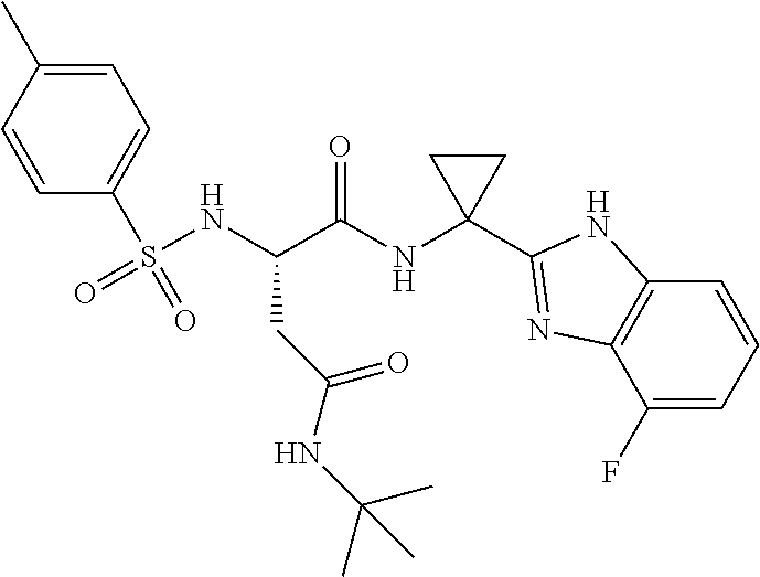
C1=C(C)C=CC(S(NC(C(NC2(C3=NC4=C(N3)C=CC=C4F)CC2)=O)CC(NC(C)(C)C)=O)(=O)=O)=C1
